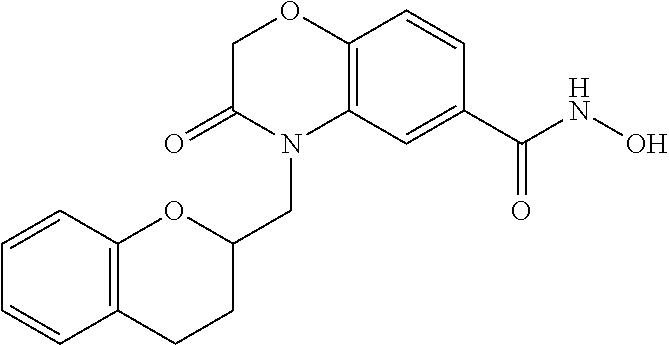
C1C(=O)N(CC2CCC3=C(O2)C=CC=C3)C2=C(O1)C=CC(C(NO)=O)=C2
